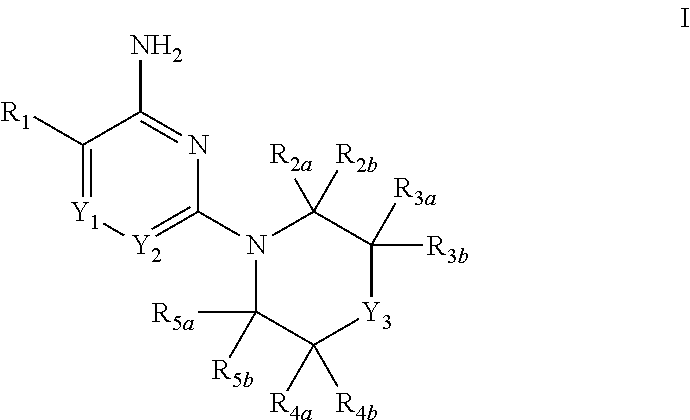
C1([R1])=[Y1][Y2]=C(N2C([R5a])([R5b])C([R4a])([R4b])[Y3]C([R3b])([R3a])C2([R2a])[R2b])N=C1N
